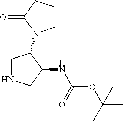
C1NCC(NC(OC(C)(C)C)=O)C1N1CCCC1=O
